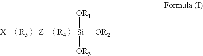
[X][R5][Z][R4][Si]([OR1])([OR3])[OR2]
